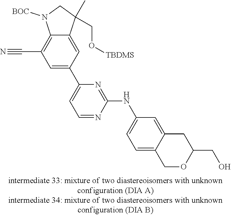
C1=C(C2=CC=NC(NC3=CC=C4C(=C3)CC(CO)OC4)=N2)C=C2C(=C1C#N)N([BOC])CC2(C)CO[TBDMS]
